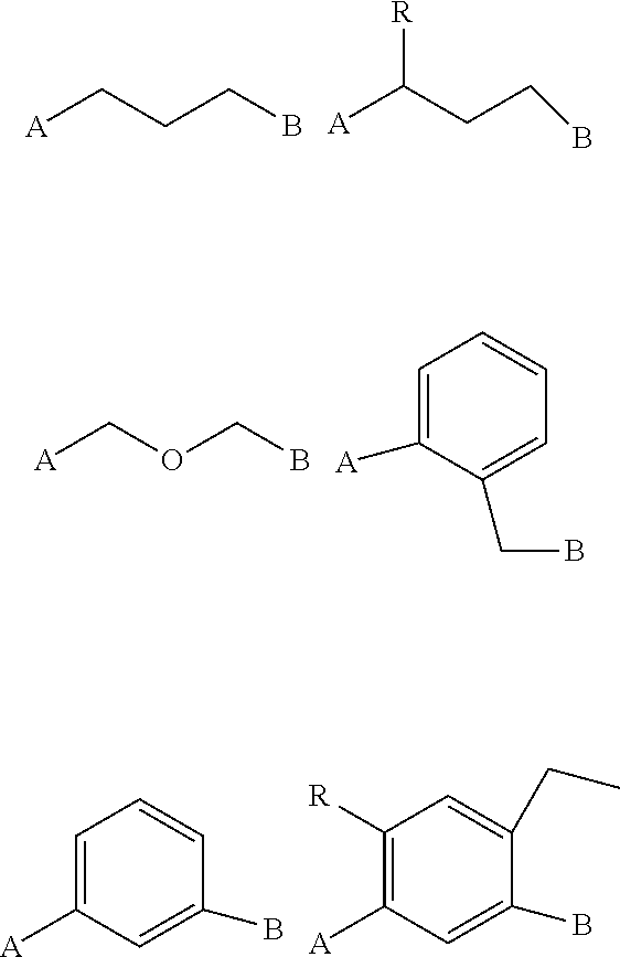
[A]CCCB.[A]C(CCB)[R].[A]COCB.C1=C([A])C(CB)=CC=C1.C1=C([A])C=C(B)C=C1.C1([R])=C([A])C=C(B)C(CC)=C1
